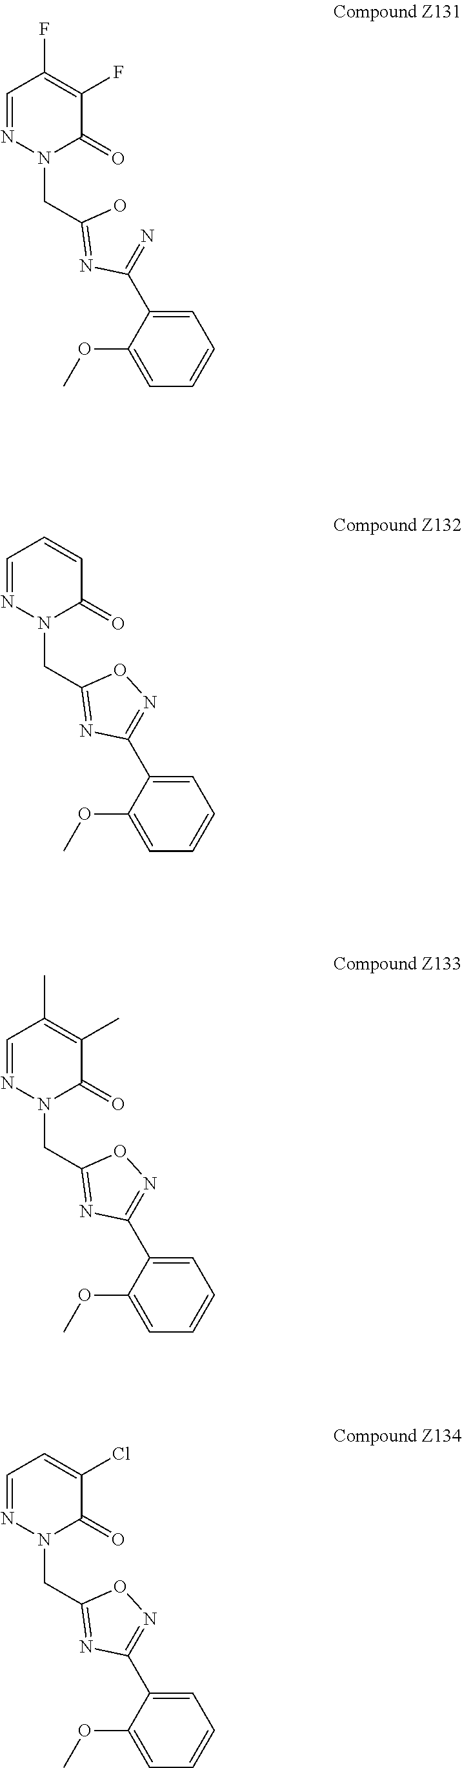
C1=NN(CC(=NC(=N)C2=CC=CC=C2OC)O)C(=O)C(F)=C1F.C1=NN(CC2=NC(C3=CC=CC=C3OC)=NO2)C(=O)C=C1.C1=NN(CC2=NC(C3=CC=CC=C3OC)=NO2)C(=O)C(C)=C1C.C1=NN(CC2=NC(C3=CC=CC=C3OC)=NO2)C(=O)C(Cl)=C1
